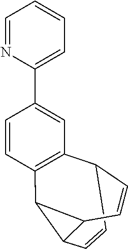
C12C=CC3C(C3C3=C1C=C(C1=CC=CC=N1)C=C3)C=C2
